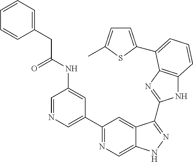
C1=NC=C(C2=NC=C3C(=C2)C(C2=NC4=C(N2)C=CC=C4C2=CC=C(C)S2)=NN3)C=C1NC(CC1=CC=CC=C1)=O
